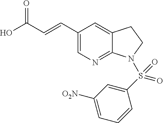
C1(C=CC(O)=O)=CN=C2C(=C1)CCN2S(C1=CC([O2N])=CC=C1)(=O)=O
